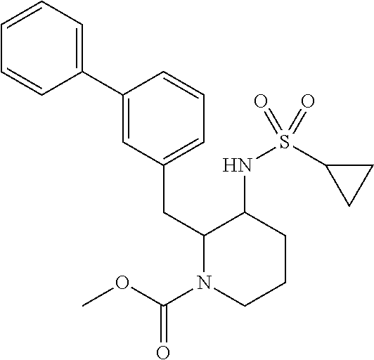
C1(C2=CC(CC3N(C(=O)OC)CCCC3NS(C3CC3)(=O)=O)=CC=C2)=CC=CC=C1
